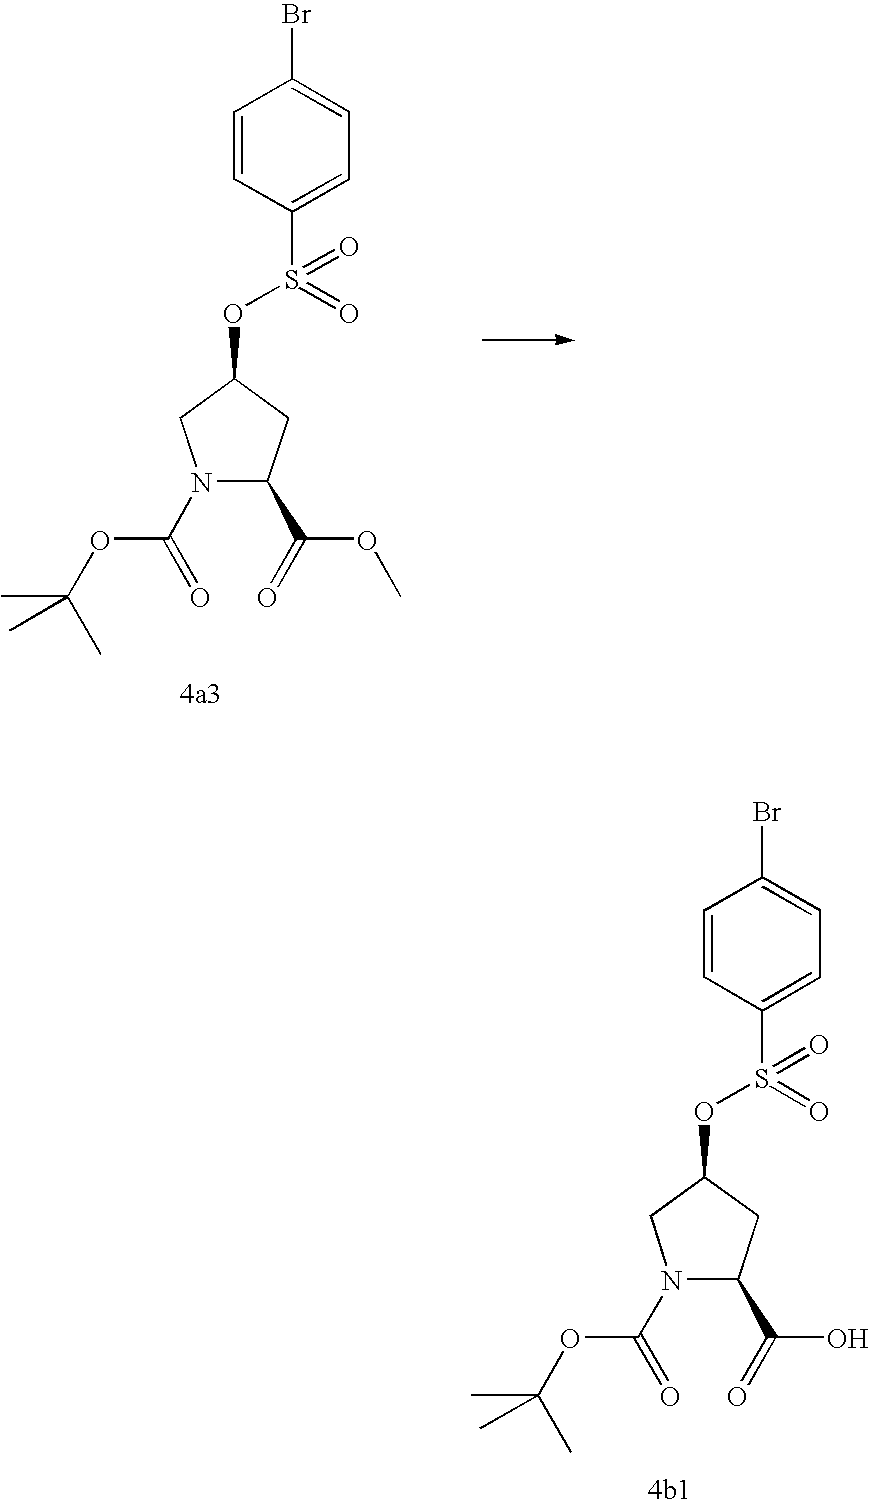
C1=CC(S(OC2CN(C(OC(C)(C)C)=O)C(C(=O)O)C2)(=O)=O)=CC=C1Br.C1=CC(S(OC2CN(C(OC(C)(C)C)=O)C(C(=O)OC)C2)(=O)=O)=CC=C1Br
